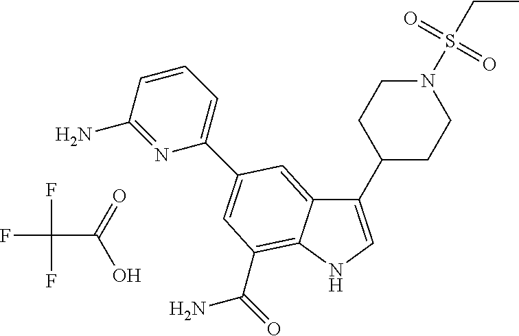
FC(F)(F)C(O)=O.C1(C2CCN(S(CC)(=O)=O)CC2)=CNC2=C(C(=O)N)C=C(C3=CC=CC(N)=N3)C=C12
